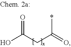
OC(CC(=O)*)=O
